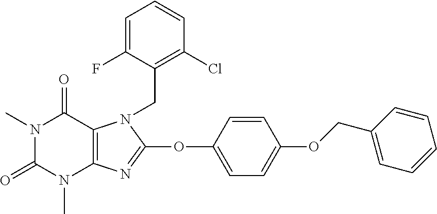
N1(C)C(=O)N(C)C2=C(C1=O)N(CC1=C(Cl)C=CC=C1F)C(OC1=CC=C(OCC3=CC=CC=C3)C=C1)=N2
